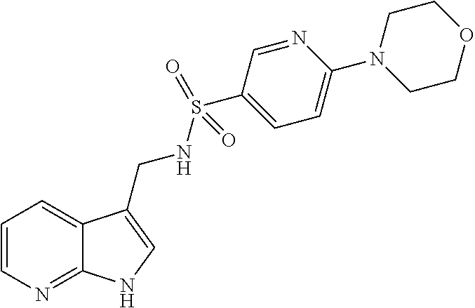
C1=CN=C2C(=C1)C(CNS(C1=CC=C(N3CCOCC3)N=C1)(=O)=O)=CN2
